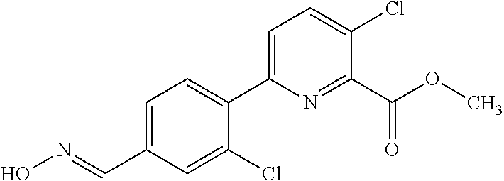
C1(Cl)=CC(C=NO)=CC=C1C1=CC=C(Cl)C(C(OC)=O)=N1
